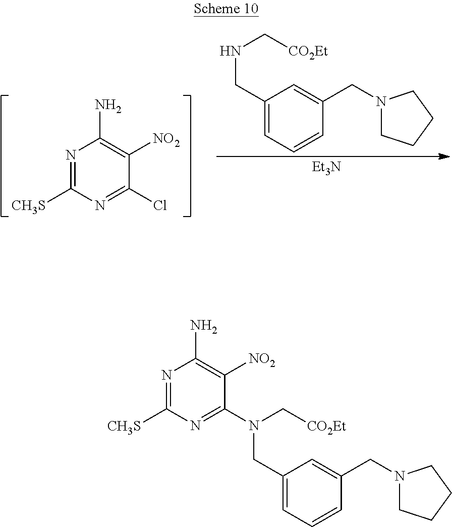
C1(CN(C[CO2Et])C2=NC([CH3S])=NC(N)=C2[NO2])=CC=CC(CN2CCCC2)=C1.N1=C([CH3S])N=C(Cl)C([NO2])=C1N.C1(CNC[CO2Et])=CC=CC(CN2CCCC2)=C1.[Et3N]
